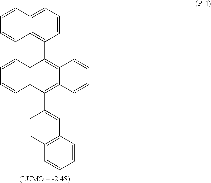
C12=C(C(C3=CC4=C(C=CC=C4)C=C3)=C3C(=C1C1=C4C(=CC=C1)C=CC=C4)C=CC=C3)C=CC=C2
